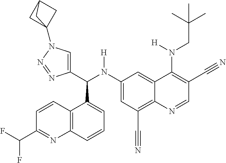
C1(N(C(C2=CN(C34CC(C3)C4)N=N2)C2=CC=CC3=C2C=CC(C(F)F)=N3)[H])=CC(C#N)=C2C(=C1)C(N(CC(C)(C)C)[H])=C(C#N)C=N2
